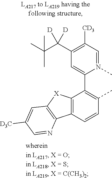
C1(C(C(C)(C)C)([D])[D])=C([CD3])C=N(C)C(C2=C(C)C=CC3=C2[X]C2=C3N=CC([D3C])=C2)=C1
